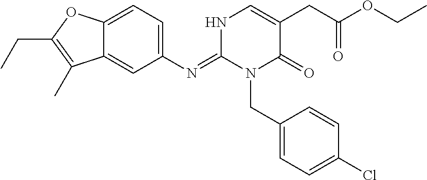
C1(N=C2N(CC3=CC=C(Cl)C=C3)C(=O)C(CC(OCC)=O)=CN2)=CC=C2C(=C1)C(C)=C(CC)O2
